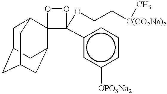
C1C2CC3CC(C4(C1C3)OOC4(c1cc([OPO3Na2])ccc1)OCC[C(CO2Na)2]C)C2
